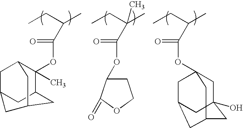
CCC(C)C(=O)OC1(C)C2CC3CC1CC(C2)C3.CCC(C)(C(=O)OC1CCOC1=O)C.CCC(C)C(=O)OC12CC3(O)CC(C1)CC(C2)C3
